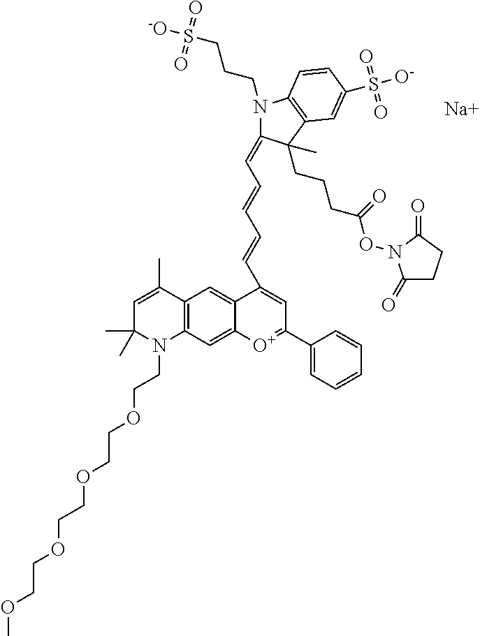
[Na].C1=C(C)C2=C(N(CCOCCOCCOCCOC)C1(C)C)C=C1C(=C2)C(C=CC=CC=C2N(CCCS([-O])(=O)=O)C3=C(C2(CCCC(ON2C(=O)CCC2=O)=O)C)C=C(S([O-])(=O)=O)C=C3)=CC(C2=CC=CC=C2)=[O+]1
